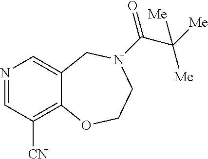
N1=CC([CN])=C2C(=C1)CN(C(C([Me])([Me])[Me])=O)CCO2
